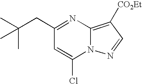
C(CC1=NC2=C([CO2Et])C=NN2C(Cl)=C1)(C)(C)C
